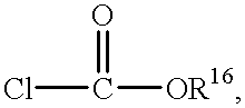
C(Cl)([OR16])=O
